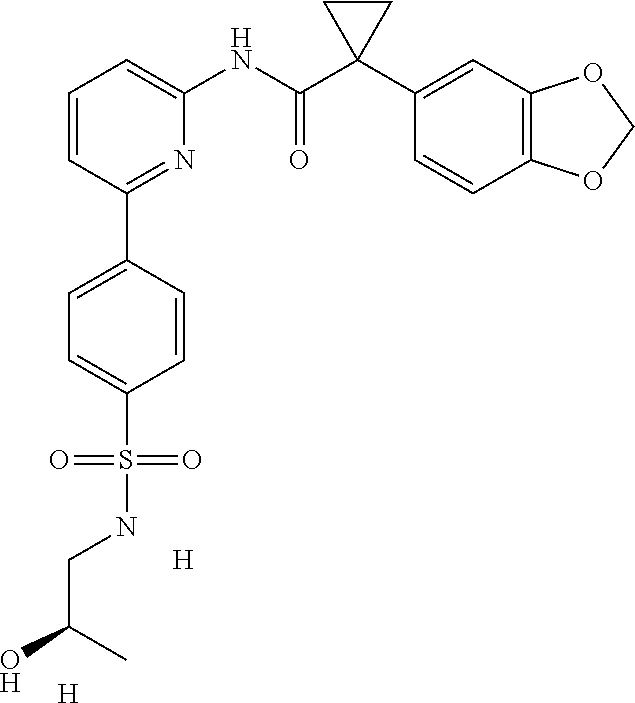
C1=CC=C(NC(C2(C3=CC4=C(C=C3)OCO4)CC2)=O)N=C1C1=CC=C(S(NCC(O)C)(=O)=O)C=C1.[H].[H]
